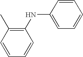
C1=CC=CC(NC2=CC=CC=C2)=C1C
